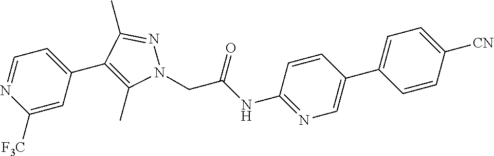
C1([F3C])=CC(C2=C(C)N(CC(NC3=NC=C(C4=CC=C([CN])C=C4)C=C3)=O)N=C2C)=CC=N1
